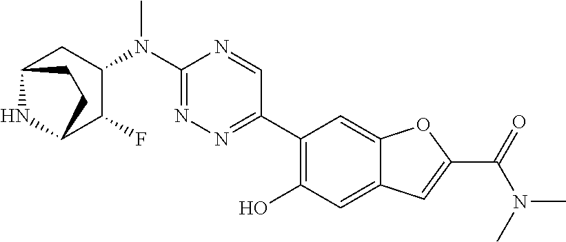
C12CC(N(C3=NN=C(C4=C(O)C=C5C(=C4)OC(C(N(C)C)=O)=C5)C=N3)C)C(F)C(N1)CC2
